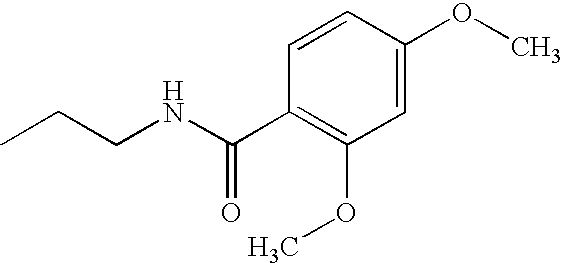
C1(C(NCCC)=O)=C(OC)C=C(OC)C=C1
